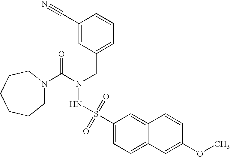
C1N(C(N(CC2=CC=CC(C#N)=C2)NS(=O)(=O)C2=CC=C3C(=C2)C=CC(OC)=C3)=O)CCCCC1
